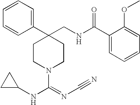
C1(C2(CNC(C3=CC=CC=C3OC)=O)CCN(C(=NC#N)NC3CC3)CC2)=CC=CC=C1
